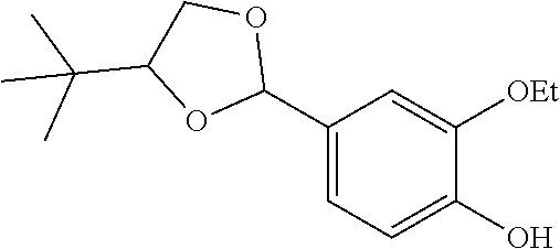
C1(C2OCC(C(C)(C)C)O2)=CC=C(O)C([OEt])=C1
